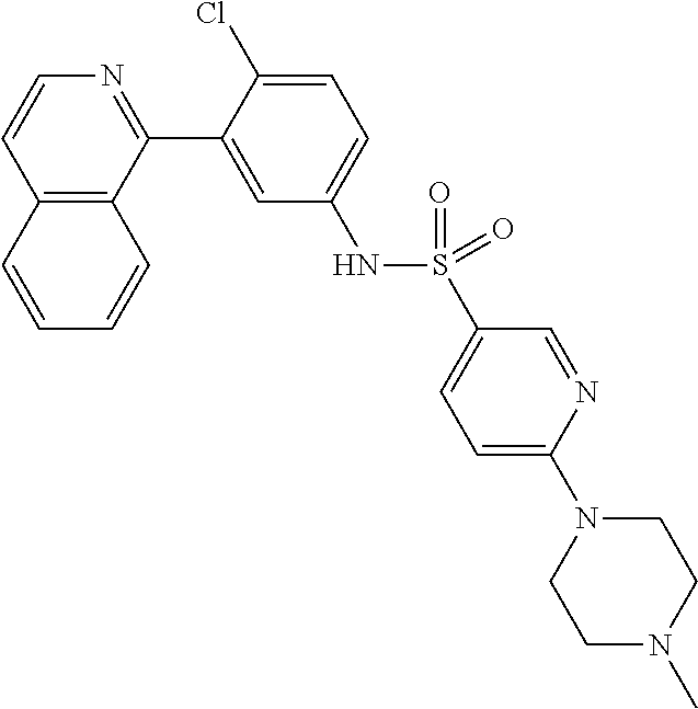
C12=C(C(C3=CC(NS(C4=CC=C(N5CCN(C)CC5)N=C4)(=O)=O)=CC=C3Cl)=NC=C1)C=CC=C2
